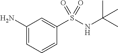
NC1=CC=CC(S(NC(C)(C)C)(=O)=O)=C1
